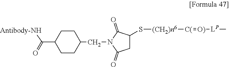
C1CC(C(=O)[Antibody-NH])CCC1CN1C(=O)CC(S[(CH2)n6][C(]=[O)][LP]C)C1=O
